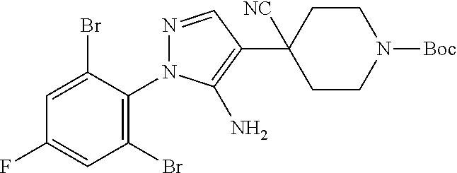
C1(Br)=C(N2N=CC(C3([NC])CCN([Boc])CC3)=C2N)C(Br)=CC(F)=C1
